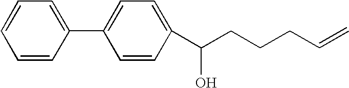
C1(C2=CC=C(C(CCCC=C)O)C=C2)=CC=CC=C1
